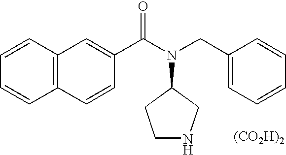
C12=C(C=CC(C(N(CC3=CC=CC=C3)C3CCNC3)=O)=C1)C=CC=C2.[(CO2H)2]
